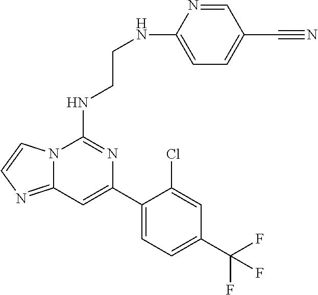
C12=NC=CN1C(NCCNC1=CC=C(C#N)C=N1)=NC(C1=CC=C(C(F)(F)F)C=C1Cl)=C2
